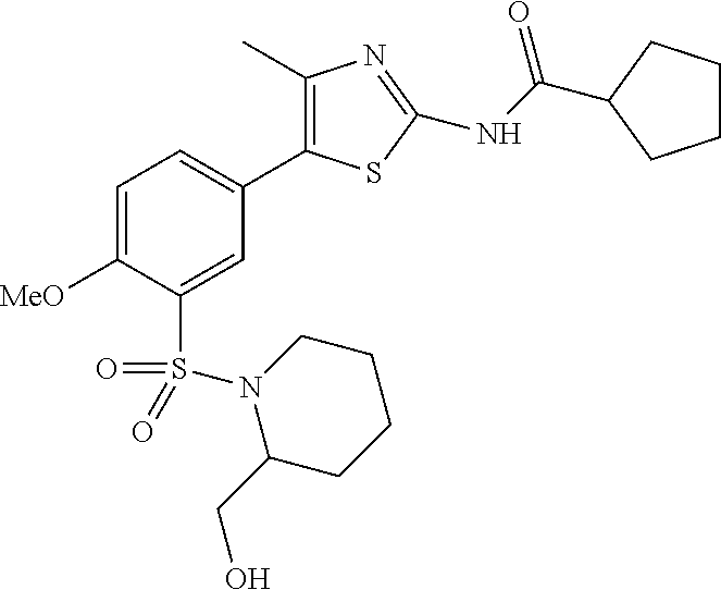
C1(C)=C(C2=CC=C([MeO])C(S(=O)(=O)N3C(CO)CCCC3)=C2)SC(NC(=O)C2CCCC2)=N1
